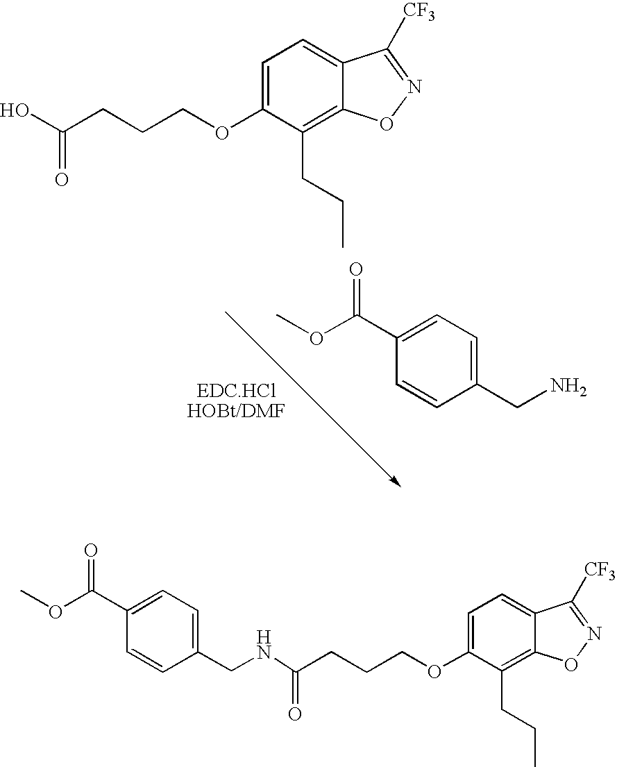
C1=C(OCCCC(O)=O)C(CCC)=C2C(=C1)C([CF3])=NO2.C1(CN)=CC=C(C(OC)=O)C=C1.C1=C(OCCCC(NCC2=CC=C(C(OC)=O)C=C2)=O)C(CCC)=C2C(=C1)C([CF3])=NO2
